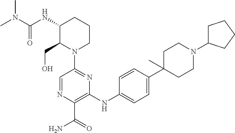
N1(C2=NC(NC3=CC=C(C4(C)CCN(C5CCCC5)CC4)C=C3)=C(C(=O)N)N=C2)CCCC(NC(N(C)C)=O)C1CO
